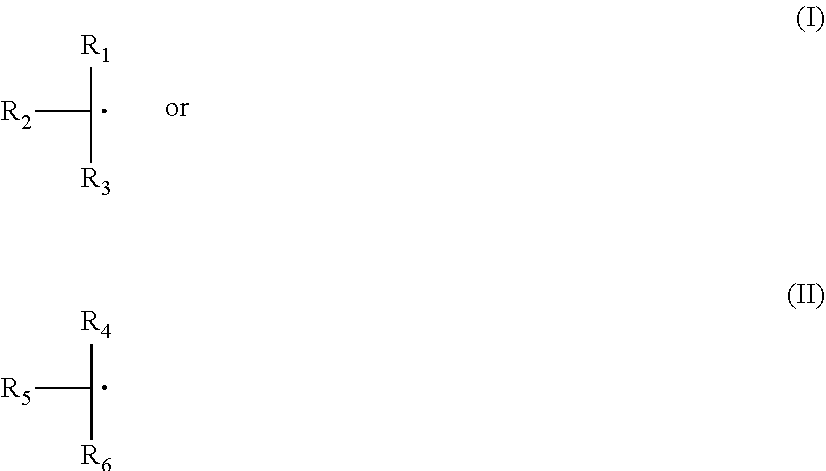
[R2]C([R3])[R1].[R5]C([R6])[R4]
